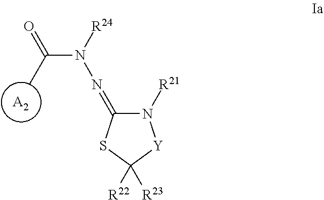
[A2].CC(=O)N(N=C1N([R21])[Y]C([R23])([R22])S1)[R24]
